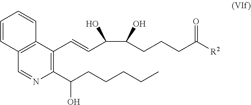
C12=C(C(C=CC(O)C(O)CCCC([R2])=O)=C(C(CCCCC)O)N=C1)C=CC=C2
